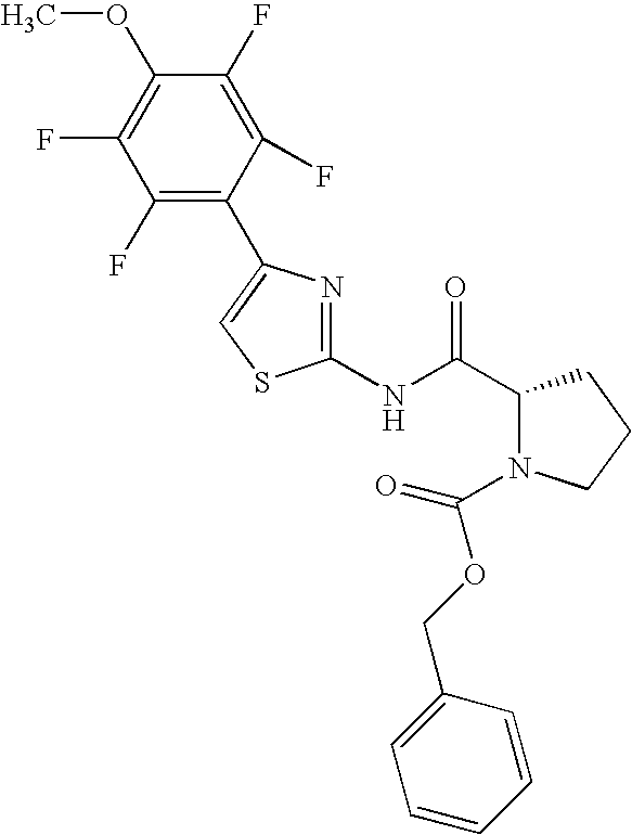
C1(NC(C2N(C(OCC3=CC=CC=C3)=O)CCC2)=O)=NC(C2=C(F)C(F)=C(OC)C(F)=C2F)=CS1
